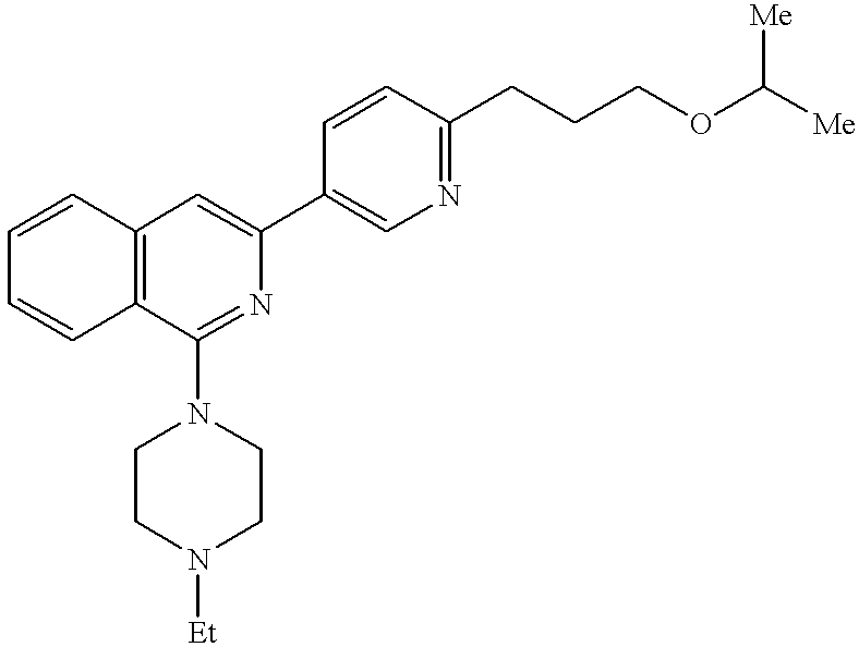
C1=CC2=C(C=C1)C(N1CCN([Et])CC1)=NC(C1=CN=C(CCCOC([Me])[Me])C=C1)=C2
